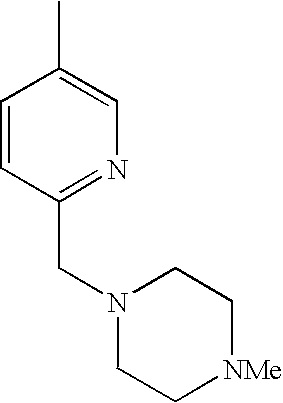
CC1=CN=C(CN2CC[NMe]CC2)C=C1
